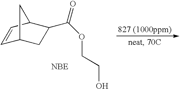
C1=CC2C(C(OCCO)=O)CC1C2
